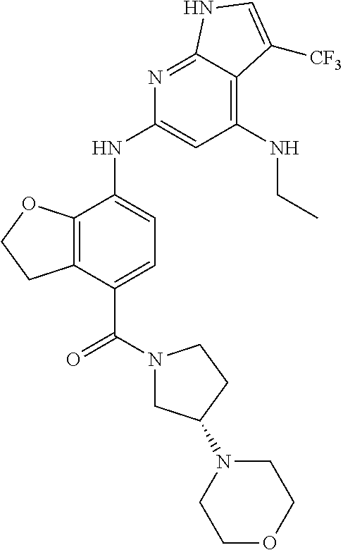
C(C1=CC=C(NC2=CC(NCC)=C3C(=N2)NC=C3[CF3])C2=C1CCO2)(=O)N1CC(N2CCOCC2)CC1
